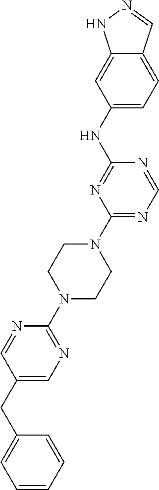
C1(NC2=NC(N3CCN(C4=NC=C(CC5=CC=CC=C5)C=N4)CC3)=NC=N2)=CC=C2C(=C1)NN=C2
